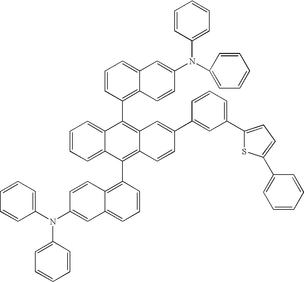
C1=CC=C2C(=C1)C(C1=C3C(=CC=C1)C=C(N(C1=CC=CC=C1)C1=CC=CC=C1)C=C3)=C1C(=C2C2=C3C(=CC=C2)C=C(N(C2=CC=CC=C2)C2=CC=CC=C2)C=C3)C=CC(C2=CC(C3=CC=C(C4=CC=CC=C4)S3)=CC=C2)=C1
